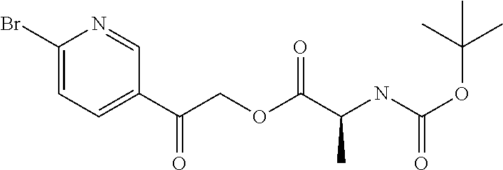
C1(Br)=CC=C(C(COC(C(NC(OC(C)(C)C)=O)C)=O)=O)C=N1
